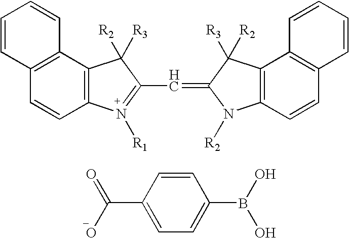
C12=C(C([R2])([R3])C(C=C3N([R2])C4=C(C3([R3])[R2])C3=C(C=C4)C=CC=C3)=N1[R1])C1=C(C=C2)C=CC=C1.C1(C(O)=O)=CC=C(B(O)O)C=C1
